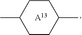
C1CC(C)CCC1C.[A13]
